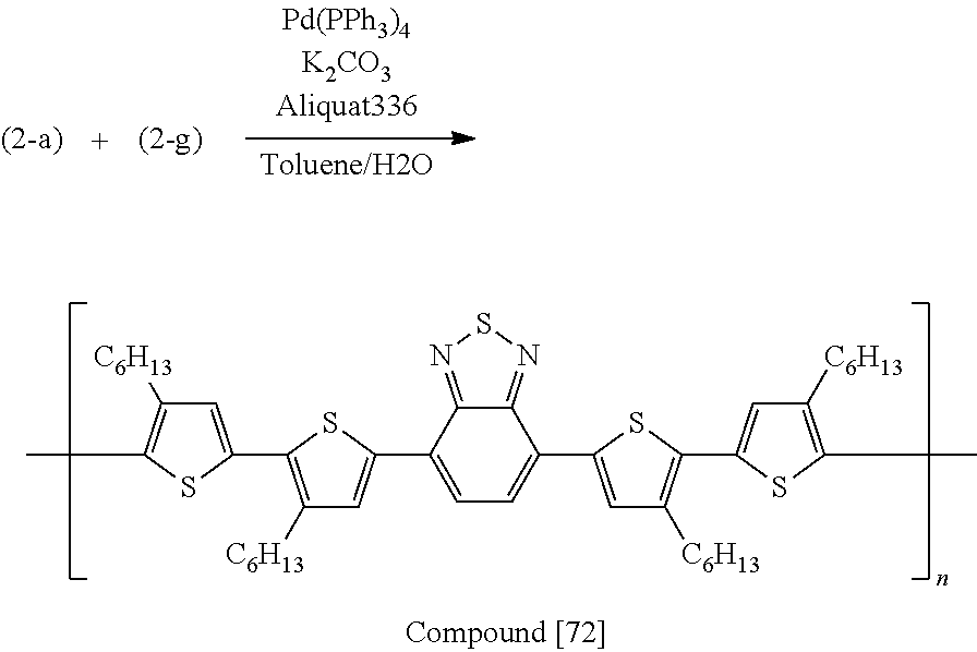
C1=C(C2=C([C6H13])C=C(C3=CC=C(C4=CC([C6H13])=C(C5=CC([C6H13])=C(C)S5)S4)C4=NSN=C34)S2)SC(C)=C1[C6H13]
